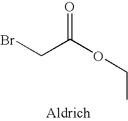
C(C(OCC)=O)Br
